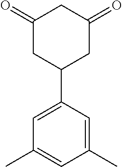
C1(=O)CC(C2=CC(C)=CC(C)=C2)CC(=O)C1
